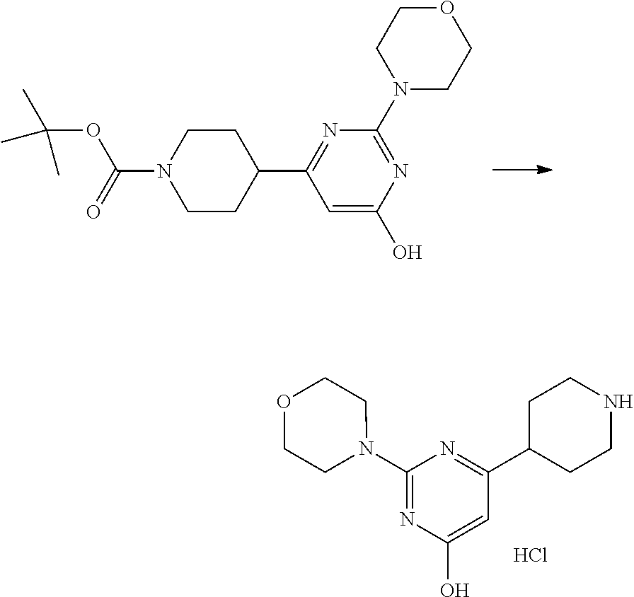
C1=C(O)N=C(N2CCOCC2)N=C1C1CCN(C(=O)OC(C)(C)C)CC1.C1(N2CCOCC2)=NC(O)=CC(C2CCNCC2)=N1.Cl
